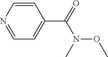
C1=NC=CC(C(N(OC)C)=O)=C1
